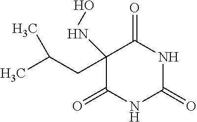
C1(NO)(CC(C)C)C(=O)NC(=O)NC1=O
